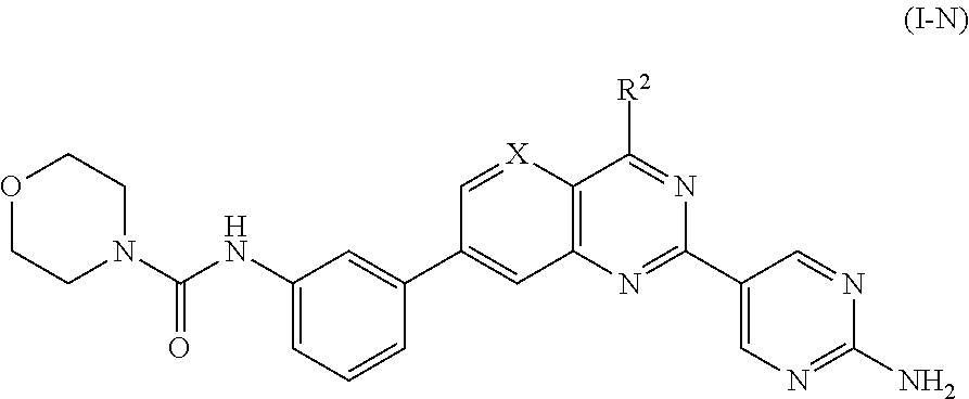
C1=[X]C2=C(C=C1C1=CC(NC(=O)N3CCOCC3)=CC=C1)N=C(C1=CN=C(N)N=C1)N=C2[R2]
